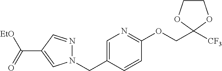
C1=C(CN2N=CC(C(=O)[EtO])=C2)C=CC(OCC2([CF3])OCCO2)=N1
